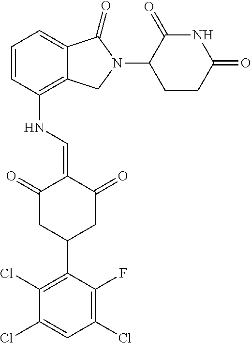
C12=C(NC=C3C(=O)CC(C4=C(Cl)C(Cl)=CC(Cl)=C4F)CC3=O)C=CC=C1C(=O)N(C1C(=O)NC(=O)CC1)C2
